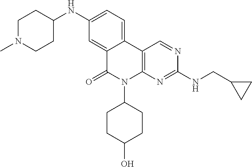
C12=CC(NC3CCN(C)CC3)=CC=C1C1=C(N(C3CCC(O)CC3)C2=O)N=C(NCC2CC2)N=C1
